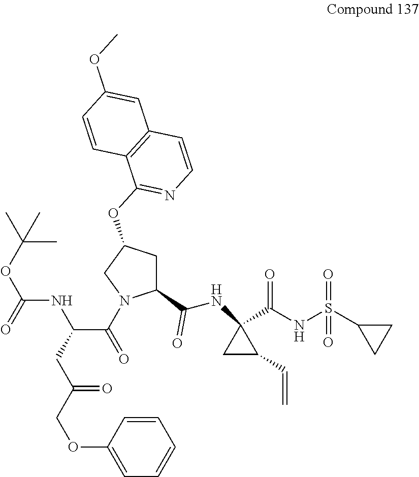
C(CC(C(=O)N1C(C(NC2(C(NS(C3CC3)(=O)=O)=O)CC2C=C)=O)CC(OC2=NC=CC3=C2C=CC(OC)=C3)C1)NC(OC(C)(C)C)=O)(=O)COC1=CC=CC=C1
